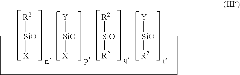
[R2][SiO]1([X])[SiO]([Y])([X])[SiO]([R2])([R2])[SiO]([Y])([R2])CCCC1
